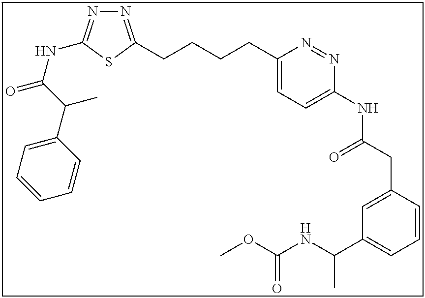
N1=C(CCCCC2=CC=C(NC(CC3=CC(C(NC(OC)=O)C)=CC=C3)=O)N=N2)SC(NC(=O)C(C2=CC=CC=C2)C)=N1
